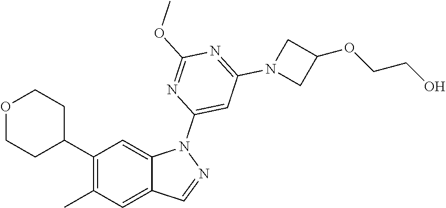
C1(C2CCOCC2)=C(C)C=C2C(=C1)N(C1=CC(N3CC(OCCO)C3)=NC(OC)=N1)N=C2
